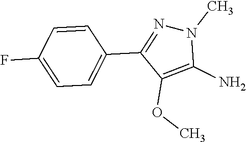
N1(C)C(N)=C(OC)C(C2=CC=C(F)C=C2)=N1
